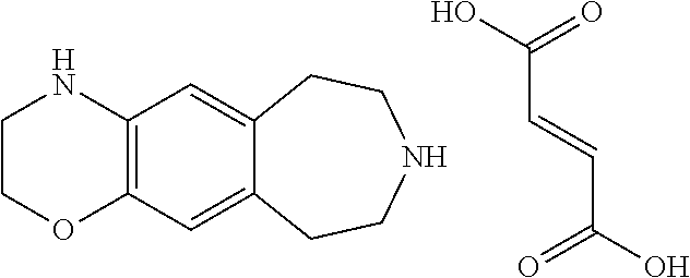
C1COC2=C(N1)C=C1C(=C2)CCNCC1.C(C=CC(=O)O)(=O)O
